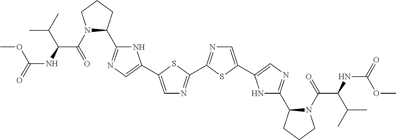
N1(C(=O)C(C(C)C)NC(=O)OC)C(C2=NC=C(C3=CN=C(C4=NC=C(C5=CN=C(C6N(C(=O)C(NC(=O)OC)C(C)C)CCC6)N5)S4)S3)N2)CCC1
